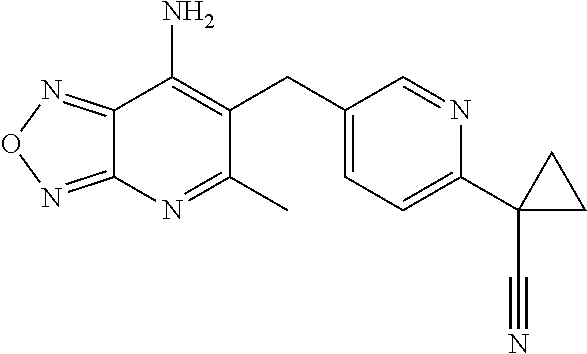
C12=NON=C1N=C(C)C(CC1=CC=C(C3(C#N)CC3)N=C1)=C2N
